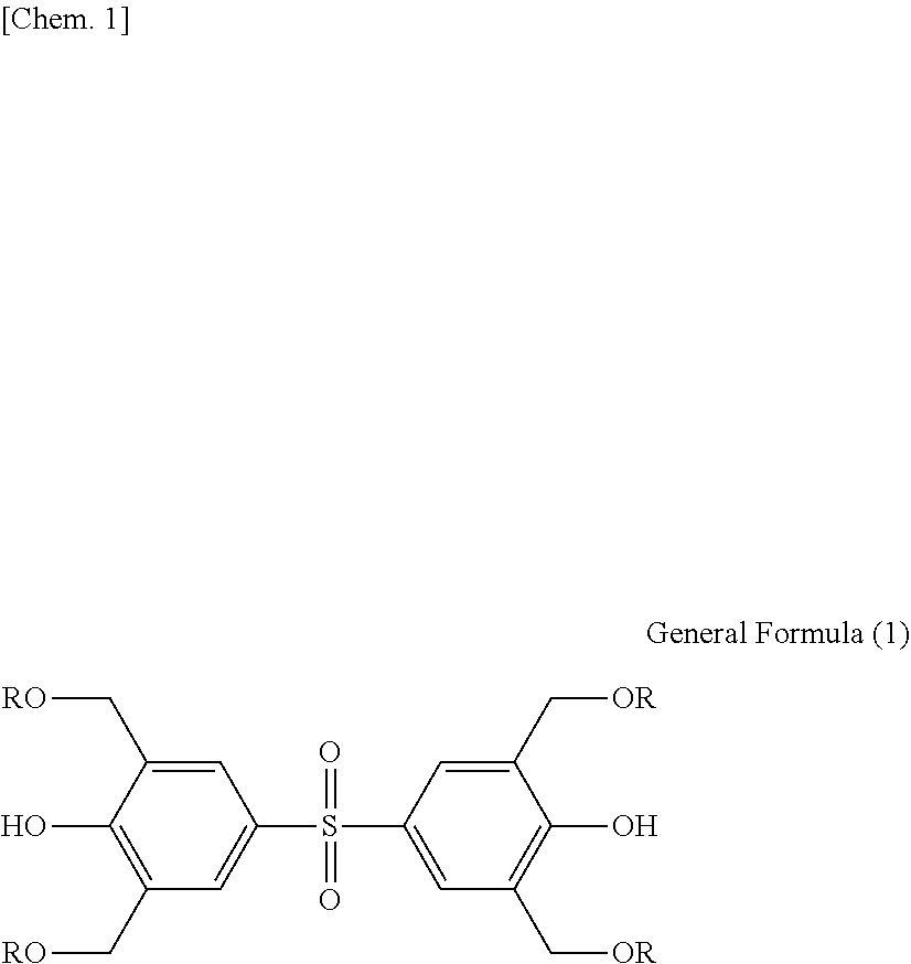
C1=C(C[RO])C(O)=C(C[RO])C=C1S(C1=CC(C[OR])=C(O)C(C[OR])=C1)(=O)=O
